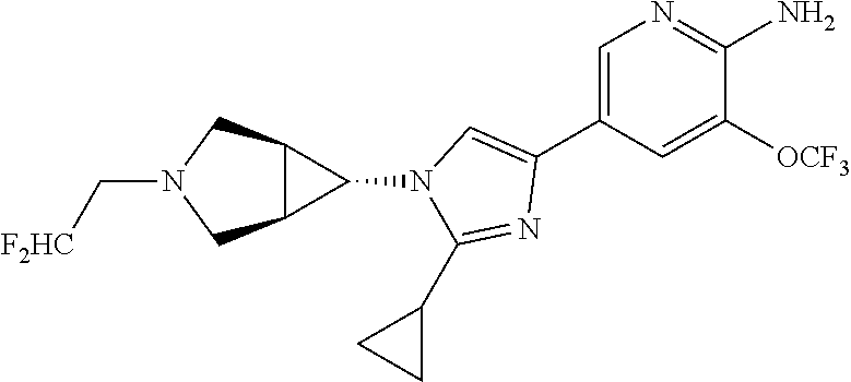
C1=C(C2=CN(C3C4C3CN(C[F2HC])C4)C(C3CC3)=N2)C=C([OCF3])C(N)=N1
